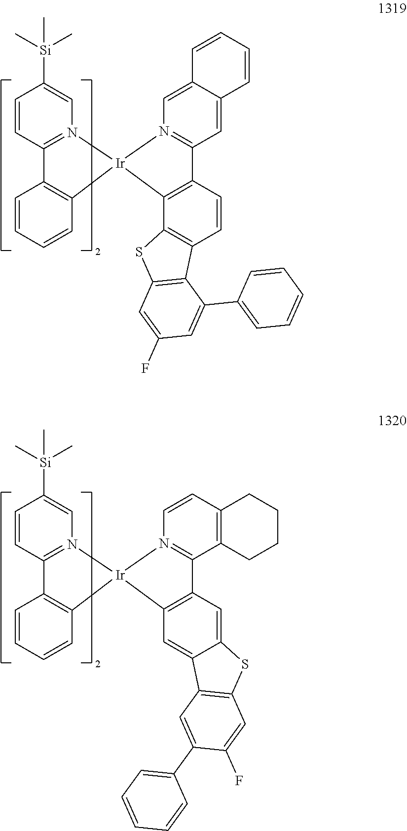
C1=CC2=N(C=C1[Si](C)(C)C)[Ir]1(C3=C2C=CC=C3)N2=C(C=C3C(=C2)C=CC=C3)C2=C1C1=C(C=C2)C2=C(S1)C=C(F)C=C2C1=CC=CC=C1.C1=CC2=N(C=C1[Si](C)(C)C)[Ir]1(C3=C2C=CC=C3)N2=C(C3=C(C=C2)CCCC3)C2=C1C=C1C(=C2)SC2=C1C=C(C1=CC=CC=C1)C(F)=C2
